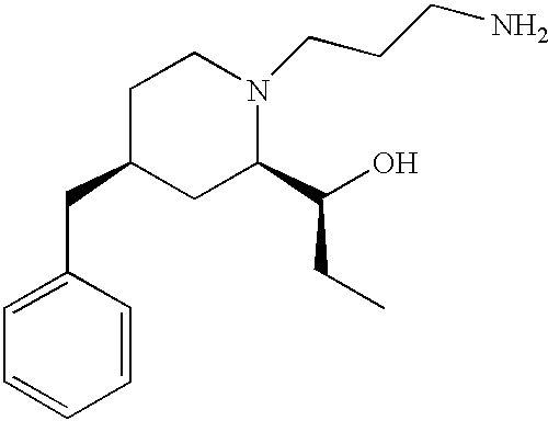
C1=CC(CC2CC(C(O)CC)N(CCCN)CC2)=CC=C1
